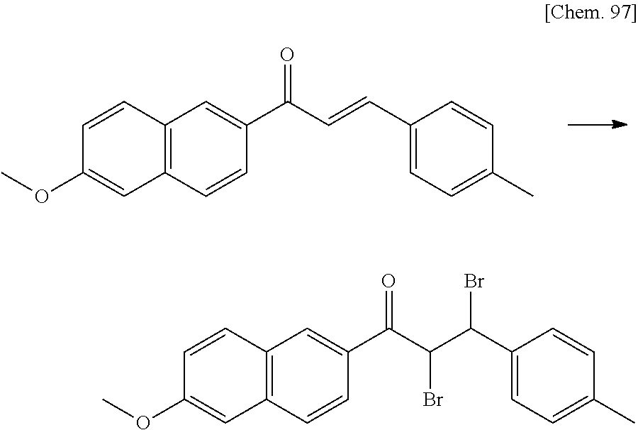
C1(OC)=CC2=C(C=C1)C=C(C(C=CC1=CC=C(C)C=C1)=O)C=C2.C1(OC)=CC2=C(C=C1)C=C(C(C(C(C1=CC=C(C)C=C1)Br)Br)=O)C=C2
